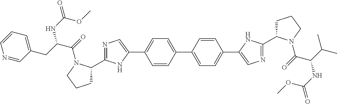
C1=CC(C2=CC=C(C3=CN=C(C4CCCN4C(=O)C(C(C)C)NC(=O)OC)N3)C=C2)=CC=C1C1=CN=C(C2CCCN2C(=O)C(CC2=CC=CN=C2)NC(OC)=O)N1
